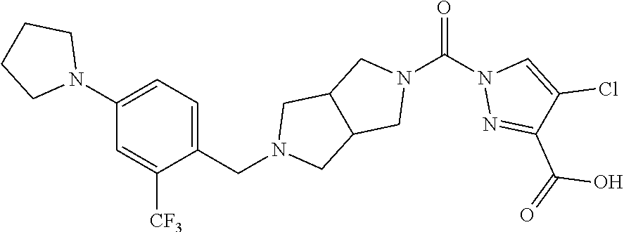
C1(N2CCCC2)=CC=C(CN2CC3C(C2)CN(C(N2N=C(C(=O)O)C(Cl)=C2)=O)C3)C([CF3])=C1
